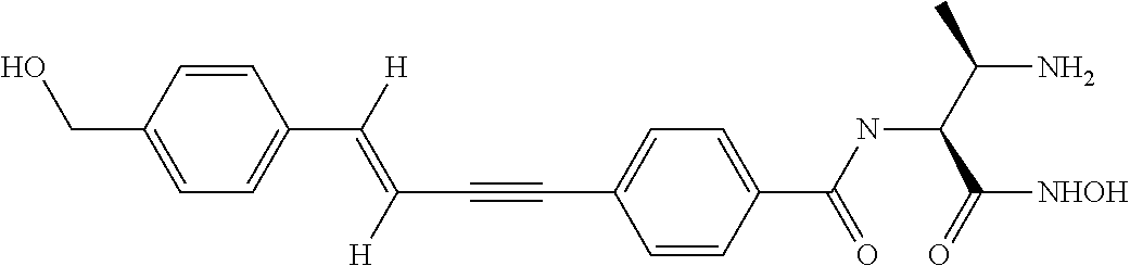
C1=CC(CO)=CC=C1C(=C(C#CC1=CC=C(C(NC(C(N)C)C([NHOH])=O)=O)C=C1)[H])[H]
